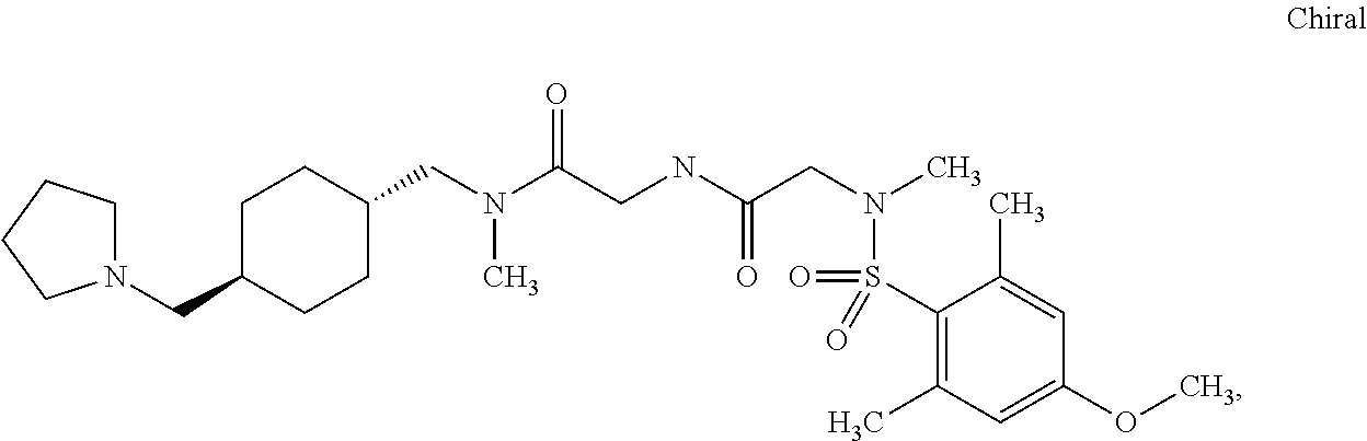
N(C(CNC(CN(C)S(=O)(C1=C(C)C=C(OC)C=C1C)=O)=O)=O)(CC1CCC(CN2CCCC2)CC1)C
